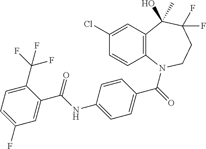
C1(Cl)=CC2=C(C=C1)N(C(=O)C1=CC=C(NC(C3=CC(F)=CC=C3C(F)(F)F)=O)C=C1)CCC(F)(F)C2(O)C
